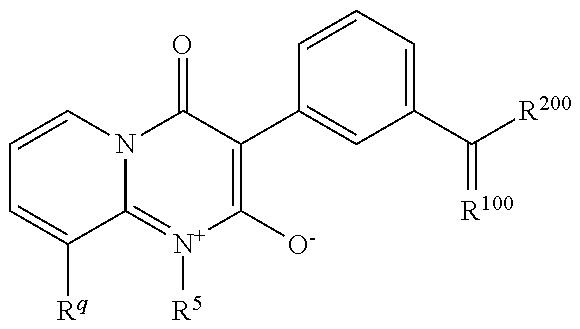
C1=CN2C(=[N+]([R5])C([O-])=C(C3=CC(C([R200])=[R100])=CC=C3)C2=O)C([Rq])=C1
